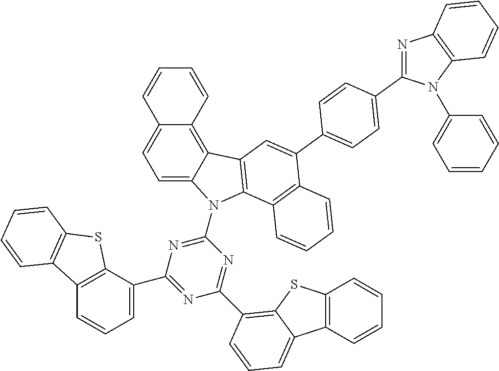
C1=C2C(=C3C(=C1)C=CC=C3)C1=C(N2C2=NC(C3=CC=CC4=C3SC3=C4C=CC=C3)=NC(C3=C4SC5=C(C=CC=C5)C4=CC=C3)=N2)C2=C(C(C3=CC=C(C4=NC5=C(N4C4=CC=CC=C4)C=CC=C5)C=C3)=C1)C=CC=C2
